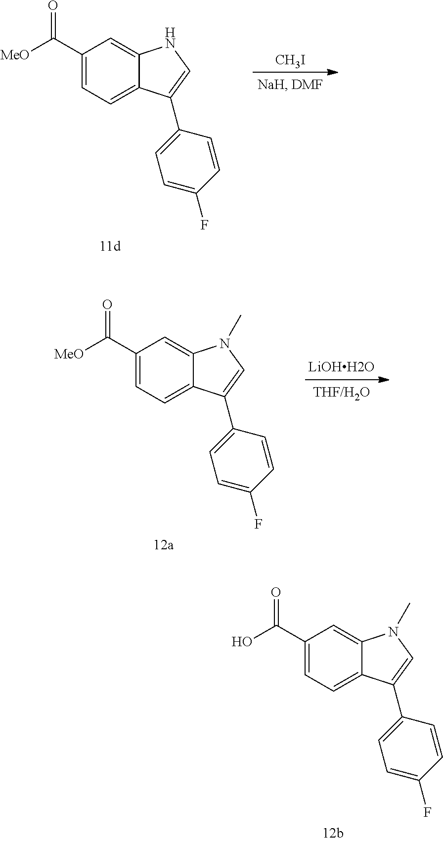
C1(C(O)=O)=CC=C2C(=C1)N(C)C=C2C1=CC=C(F)C=C1.C1(C([MeO])=O)=CC=C2C(=C1)NC=C2C1=CC=C(F)C=C1.[CH3I].C1(C([MeO])=O)=CC=C2C(=C1)N(C)C=C2C1=CC=C(F)C=C1
